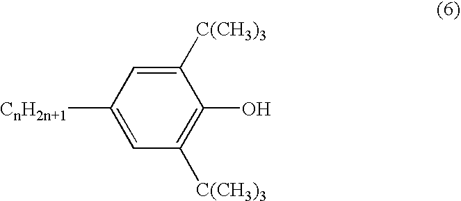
[CnH2n+1]C1=CC([C(CH3)3])=C(O)C([C(CH3)3])=C1
